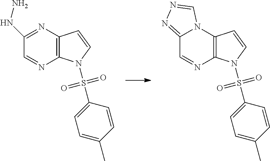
C12=C(N=C(NN)C=N1)C=CN2S(C1=CC=C(C)C=C1)(=O)=O.C12=C(N3C(=NN=C3)C=N1)C=CN2S(C1=CC=C(C)C=C1)(=O)=O
